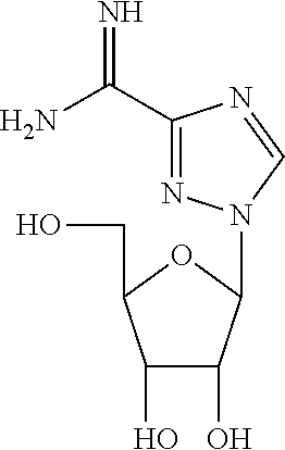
C1(C(N)=N)=NN(C2C(O)C(O)C(CO)O2)C=N1
